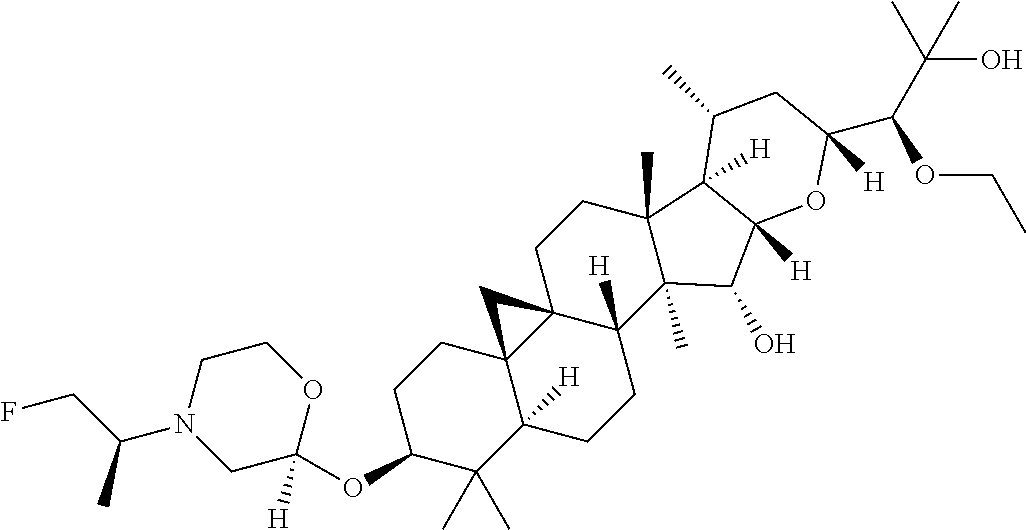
C1C(OC2([H])OCCN(C(CF)C)C2)C(C)(C)C2([H])C3(C1)C1(C([H])(CC2)C2(C)C(C)(CC1)C1([H])C([H])(C2O)OC([H])(C(OCC)C(C)(O)C)CC1C)C3
